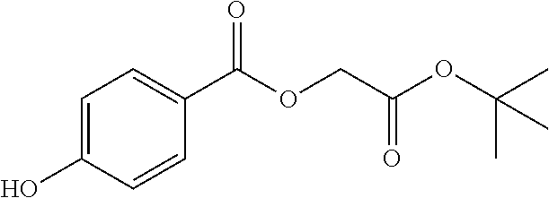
C1=C(O)C=CC(C(OCC(OC(C)(C)C)=O)=O)=C1
